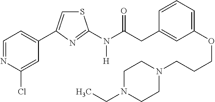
C1=NC(Cl)=CC(C2=CSC(N(C(CC3=CC(OCCCN4CCN(CC)CC4)=CC=C3)=O)[H])=N2)=C1
